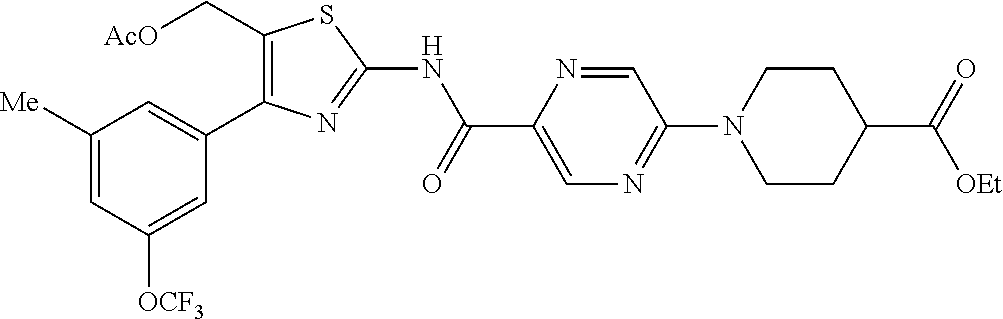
C1([Me])=CC([OCF3])=CC(C2=C(C[AcO])SC(NC(C3=CN=C(N4CCC(C(=O)[OEt])CC4)C=N3)=O)=N2)=C1
